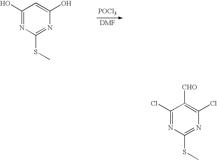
[POCl3].C1(O)=NC(SC)=NC(O)=C1.C1(Cl)=NC(SC)=NC(Cl)=C1[CHO]
